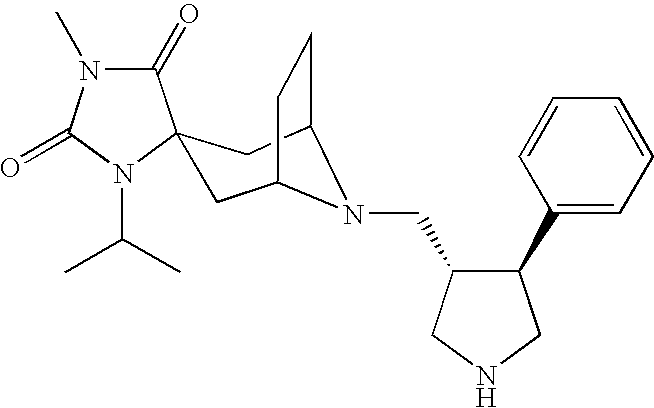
C1(=O)N(C)C(=O)N(C(C)C)C12CC1CCC(C2)N1CC1C(C2=CC=CC=C2)CNC1
